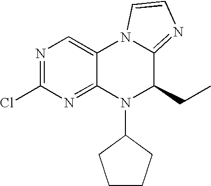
N1=C(Cl)N=C2C(=C1)N1C(=NC=C1)C(CC)N2C1CCCC1
